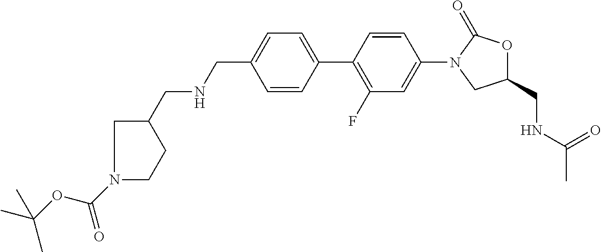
C(C1=CC=C(C2=C(F)C=C(N3CC(CNC(C)=O)OC3=O)C=C2)C=C1)NCC1CN(C(OC(C)(C)C)=O)CC1
